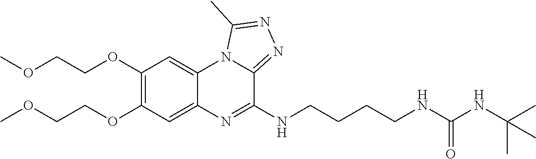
C1(OCCOC)=C(OCCOC)C=C2C(=C1)N1C(=NN=C1C)C(NCCCCNC(NC(C)(C)C)=O)=N2
